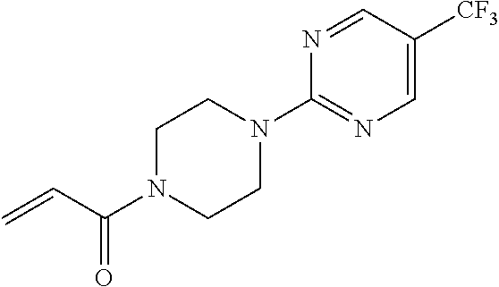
C1=C([CF3])C=NC(N2CCN(C(C=C)=O)CC2)=N1
